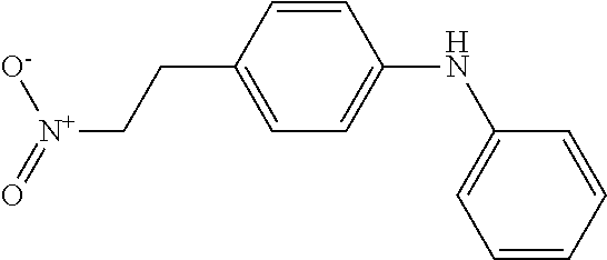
C1=CC(CC[N+](=O)[O-])=CC=C1NC1=CC=CC=C1
